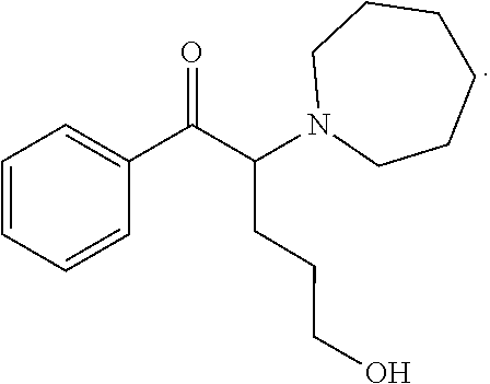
C(CCO)C(C(C1=CC=CC=C1)=O)N1CCCCCC1
